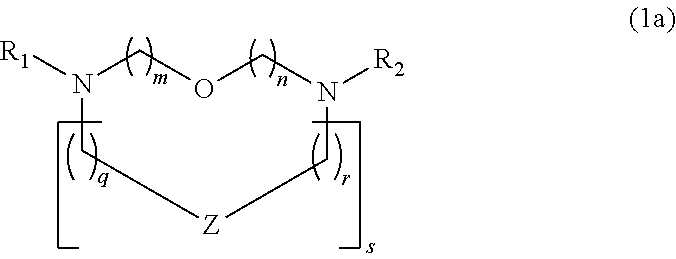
[R1]N1COCN([R2])C[Z]C1
